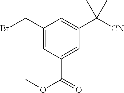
C1(CBr)=CC(C(OC)=O)=CC(C([CN])(C)C)=C1
